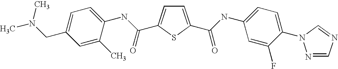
C1=C(C(=O)NC2=CC=C(N3N=CN=C3)C(F)=C2)SC(C(NC2=CC=C(CN(C)C)C=C2C)=O)=C1
